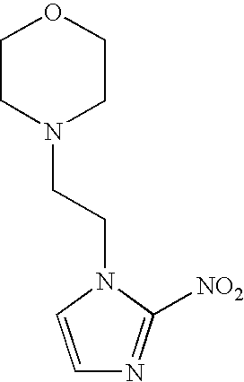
C1CN(CCN2C=CN=C2[NO2])CCO1
